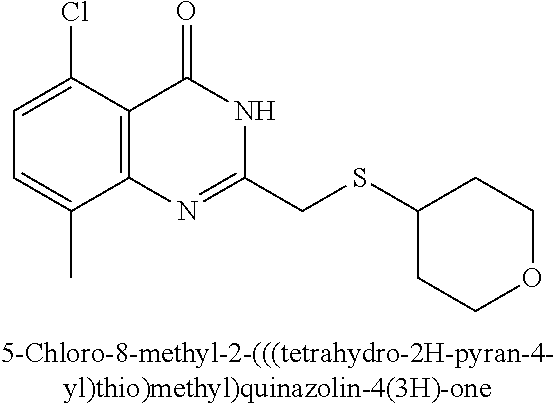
C1=C(C)C2=C(C(Cl)=C1)C(=O)NC(CSC1CCOCC1)=N2
